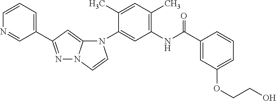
N1=C(C2=CC=CN=C2)C=C2N1C=CN2C1=CC(NC(C2=CC(OCCO)=CC=C2)=O)=C(C)C=C1C
